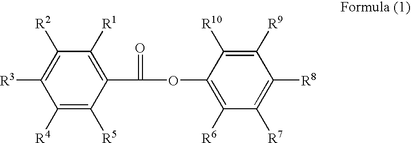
C1([R4])=C([R5])C(C(OC2=C([R6])C([R7])=C([R8])C([R9])=C2[R10])=O)=C([R1])C([R2])=C1[R3]
